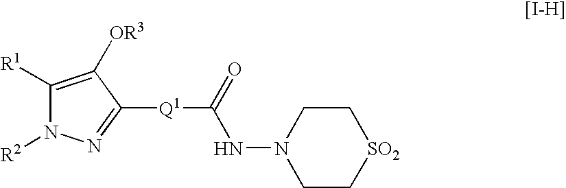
C1([R1])=C([OR3])C([Q1]C(=O)NN2CC[SO2]CC2)=NN1[R2]
